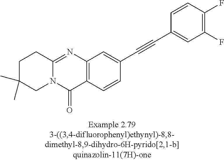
C1C(C)(C)CN2C(=NC3=C(C2=O)C=CC(C#CC2=CC(F)=C(F)C=C2)=C3)C1
